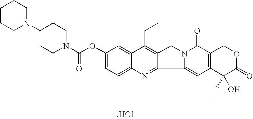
C1(OC(N2CCC(N3CCCCC3)CC2)=O)=CC=C2C(=C1)C(CC)=C1C(=N2)C2=CC3=C(C(=O)N2C1)COC(=O)C3(O)CC.[.HC1]
